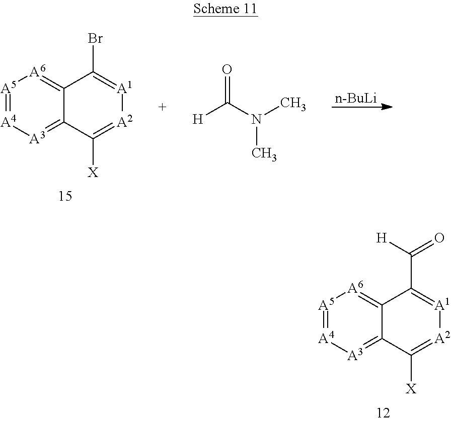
[n-BuLi].[A5]1=[A4][A3]=C2C(=[A6]1)C(Br)=[A1][A2]=C2[X].O=C(N(C)C)[H].[A5]1=[A4][A3]=C2C(=[A6]1)C(C([H])=O)=[A1][A2]=C2[X]
